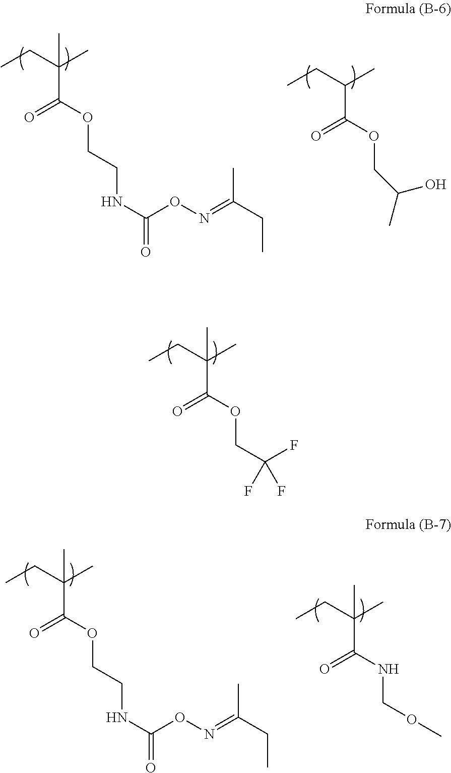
C(C(OCC(F)(F)F)=O)(C)(CC)C.C(C(OCCNC(=O)ON=C(CC)C)=O)(C)(CC)C.C(C(OCC(C)O)=O)(C)CC.C(C(OCCNC(=O)ON=C(CC)C)=O)(C)(CC)C.C(C(NCOC)=O)(C)(CC)C
